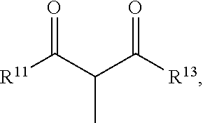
[R11]C(C(C([R13])=O)C)=O
